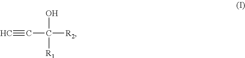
C#CC([R2])(O)[R1]
